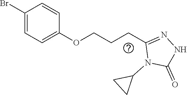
C1(Br)=CC=C(OCCCC2=NNC(=O)N2C2CC2)C=C1
